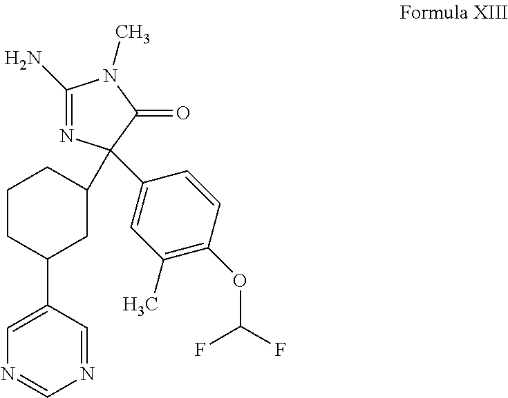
C1(N)=NC(C2CC(C3=CN=CN=C3)CCC2)(C2=CC(C)=C(OC(F)F)C=C2)C(=O)N1C
